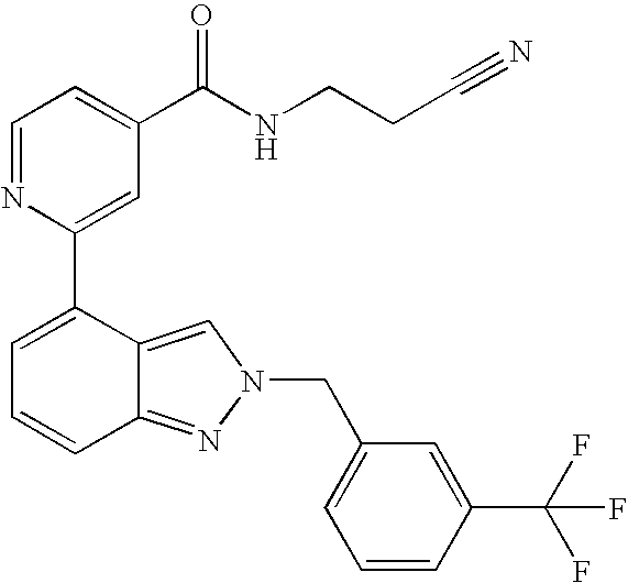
C1=NC(C2=CC=CC3=NN(CC4=CC=CC(C(F)(F)F)=C4)C=C23)=CC(C(NCCC#N)=O)=C1
